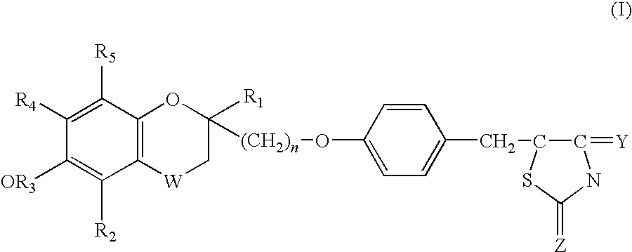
C1(=[Y])NC(=[Z])SC1CC1=CC=C(O[(CH2)n]C2([R1])C[W]C3=C(C([R5])=C([R4])C([OR3])=C3[R2])O2)C=C1
